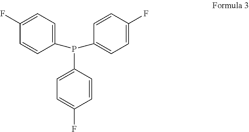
C1=C(P(C2=CC=C(F)C=C2)C2=CC=C(F)C=C2)C=CC(F)=C1
